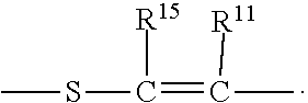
CSC(=C(C)[R11])[R15]
